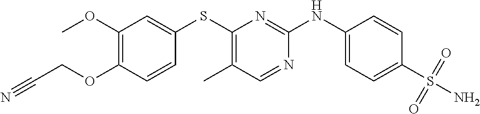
C1(S(=O)(=O)N)=CC=C(NC2=NC(SC3=CC(OC)=C(OCC#N)C=C3)=C(C)C=N2)C=C1
